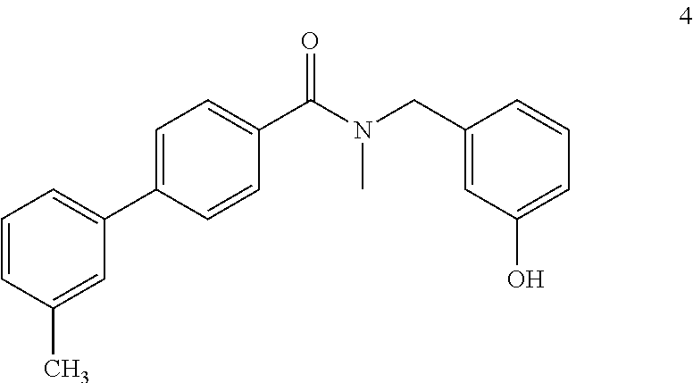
C1=CC(C)=CC(C2=CC=C(C(N(C)CC3=CC(O)=CC=C3)=O)C=C2)=C1
